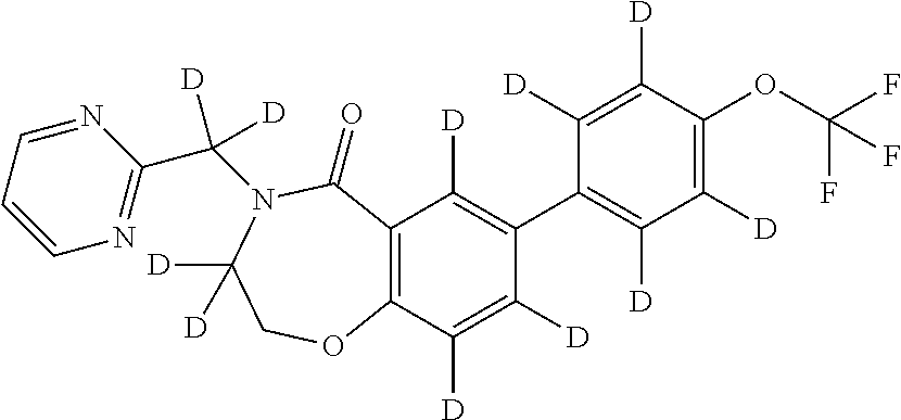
C12=C(C([D])=C([D])C(C3=C([D])C([D])=C(OC(F)(F)F)C([D])=C3[D])=C1[D])OCC([D])([D])N(C(C1=NC=CC=N1)([D])[D])C2=O
